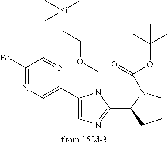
C1(Br)=NC=C(C2=CN=C(C3CCCN3C(OC(C)(C)C)=O)N2COCC[Si](C)(C)C)N=C1
